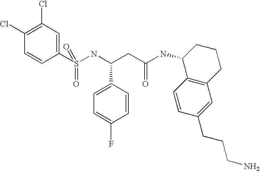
C1(Cl)=C(Cl)C=C(S(NC(CC(NC2C3=C(CCC2)C=C(CCCN)C=C3)=O)C2=CC=C(F)C=C2)(=O)=O)C=C1
